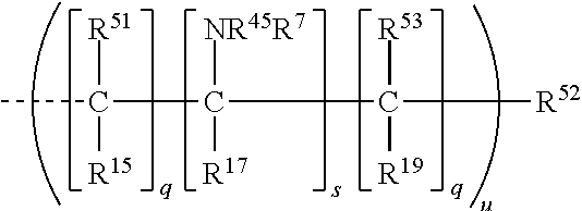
CC([R15])([R51])C([R17])([NR45R7])C([R53])([R19])[R52]
